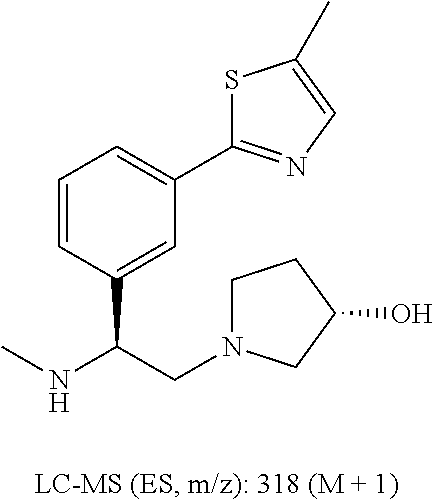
C1=CC(C(NC)CN2CCC(O)C2)=CC(C2=NC=C(C)S2)=C1
